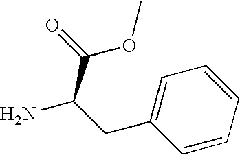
C1=CC=CC=C1CC(N)C(=O)OC
